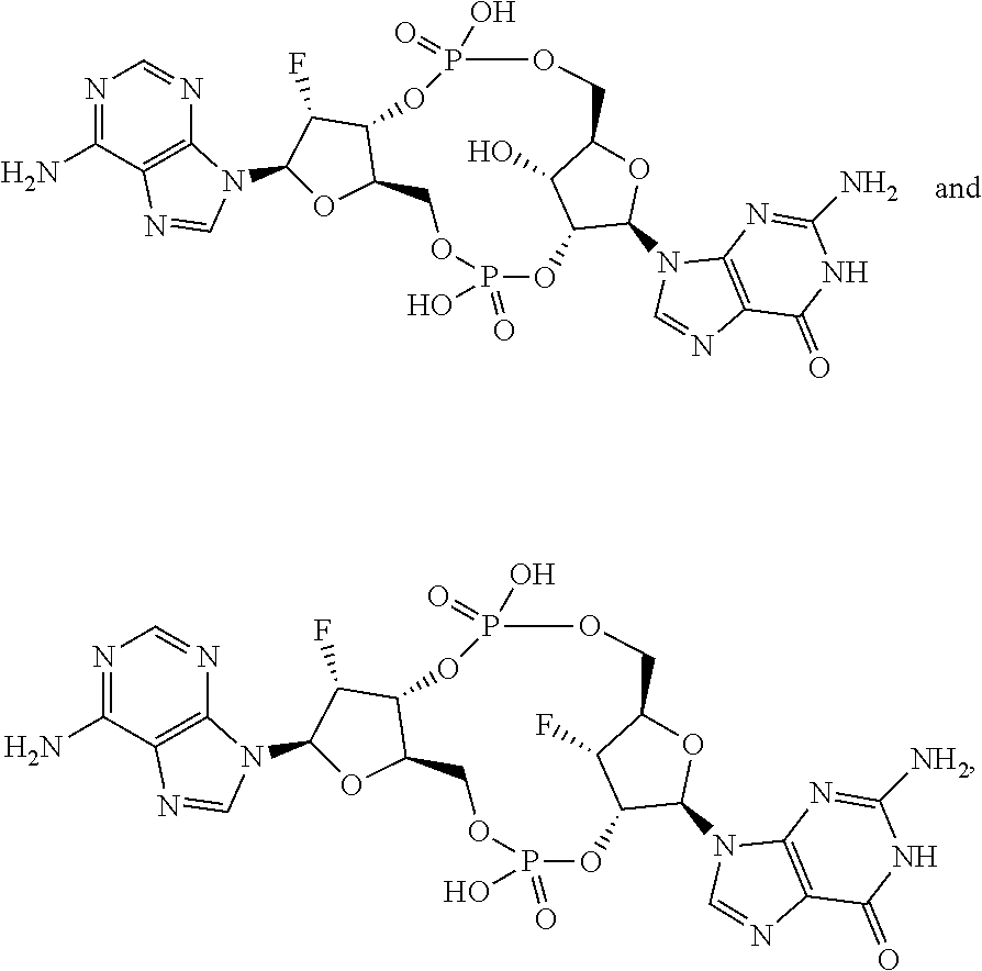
N1=C(N)C2=C(N=C1)N(C1C(F)C3C(O1)COP(=O)(O)OC1C(N4C5=C(C(=O)NC(N)=N5)N=C4)OC(COP(O)(=O)O3)C1O)C=N2.N1=C(N)C2=C(N=C1)N(C1C(F)C3C(O1)COP(=O)(O)OC1C(N4C5=C(C(=O)NC([NH2])=N5)N=C4)OC(COP(O)(=O)O3)C1F)C=N2
